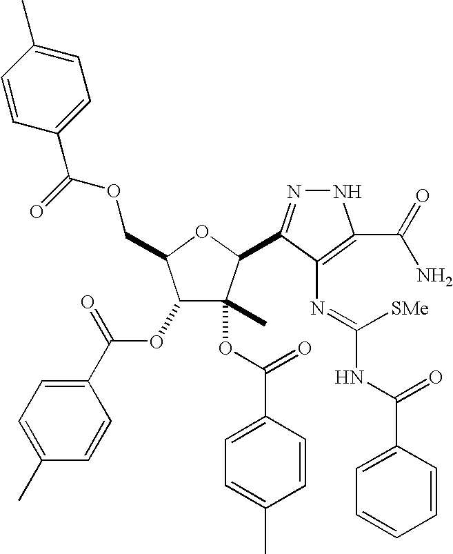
C1(OC(C2=CC=C(C)C=C2)=O)C(COC(C2=CC=C(C)C=C2)=O)OC(C2=NNC(C(N)=O)=C2N=C([SMe])NC(C2=CC=CC=C2)=O)C1(C)OC(=O)C1=CC=C(C)C=C1
